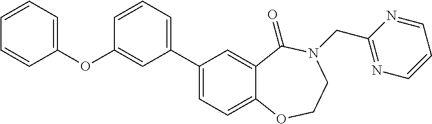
C1=CC=C(OC2=CC(C3=CC=C4C(=C3)C(=O)N(CC3=NC=CC=N3)CCO4)=CC=C2)C=C1
